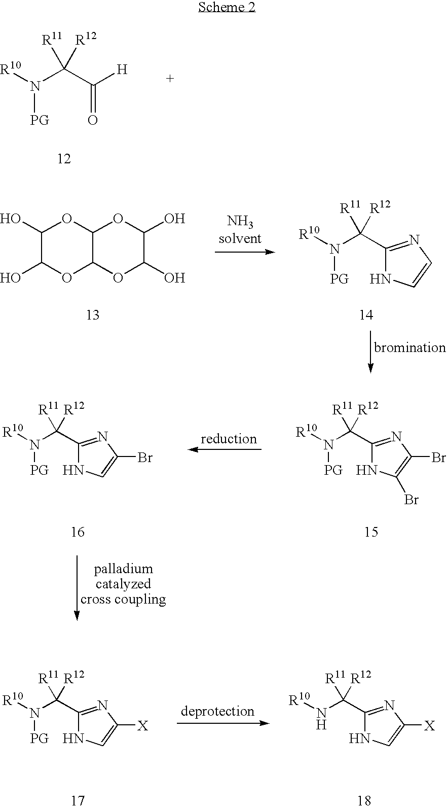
N(C(C([H])=O)([R12])[R11])([R10])[PG].N(C([R12])([R11])C1=NC=CN1)([PG])[R10].C1(O)OC2C(OC1O)OC(O)C(O)O2.N(C([R12])([R11])C1=NC(Br)=CN1)([PG])[R10].N(C([R12])([R11])C1=NC(Br)=C(Br)N1)([PG])[R10].N(C([R12])([R11])C1=NC([X])=CN1)([PG])[R10].N(C([R12])([R11])C1=NC([X])=CN1)[R10]
